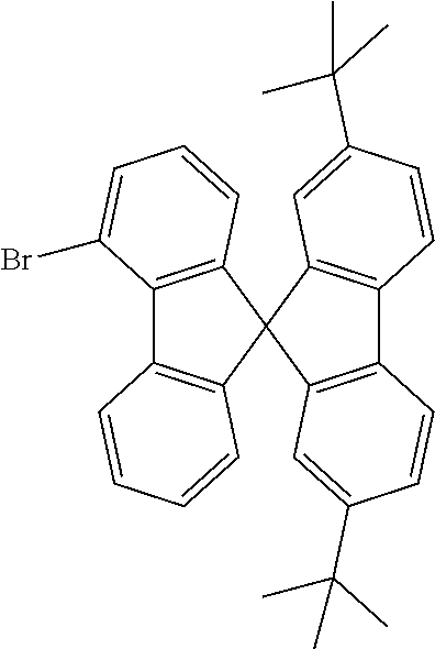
C12=C(C=CC=C1)C1(C3=C2C(Br)=CC=C3)C2=C(C3=C1C=C(C(C)(C)C)C=C3)C=CC(C(C)(C)C)=C2
